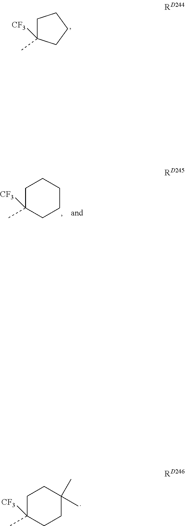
C1C(C)([CF3])CCC1.C1C(C)([CF3])CCCC1.C1C(C)([CF3])CCC(C)(C)C1
